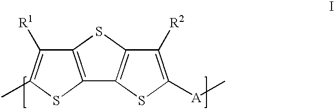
[A](C1=C([R2])C2=C(S1)C1=C(S2)C([R1])=C(C)S1)C
